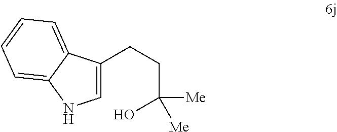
C1=C(CCC([Me])(O)[Me])C2=CC=CC=C2N1
